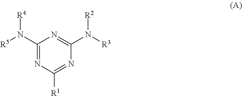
C1(N([R5])[R4])=NC([R1])=NC(N([R3])[R2])=N1
